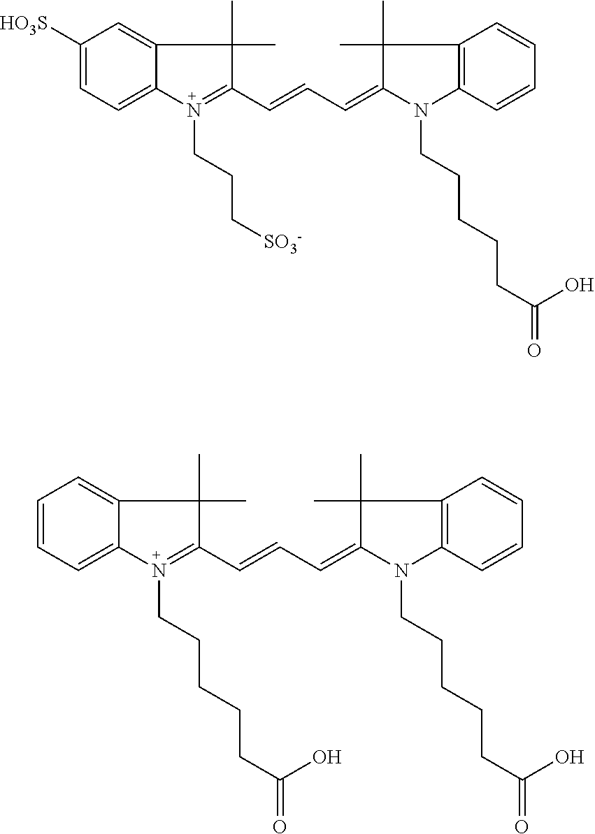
C1([HO3S])=CC=C2C(=C1)C(C)(C)C(C=CC=C1N(CCCCCC(=O)O)C3=C(C1(C)C)C=CC=C3)=N2CCC[SO3-].C1=CC=C2C(=C1)C(C)(C)C(C=CC=C1N(CCCCCC(=O)O)C3=C(C1(C)C)C=CC=C3)=N2CCCCCC(=O)O
